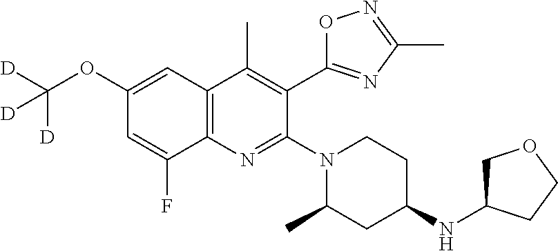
C1(OC([D])([D])[D])=CC2=C(N=C(N3CCC(NC4COCC4)CC3C)C(C3=NC(C)=NO3)=C2C)C(F)=C1
